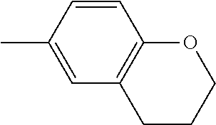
C1=CC(C)=CC2=C1OCCC2
